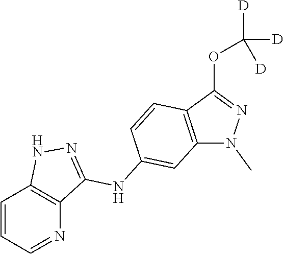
C1=CC=NC2=C1NN=C2NC1=CC2=C(C(OC([D])([D])[D])=NN2C)C=C1
